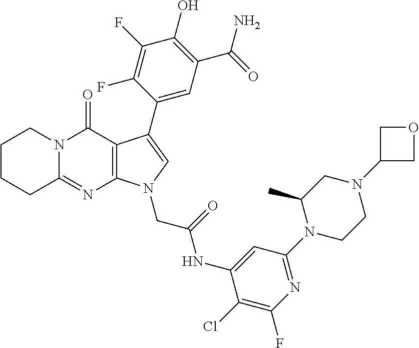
C12=NC3=C(C(=O)N1CCCC2)C(C1=CC(C(=O)N)=C(O)C(F)=C1F)=CN3CC(=O)NC1=CC(N2CCN(C3COC3)CC2C)=NC(F)=C1Cl
